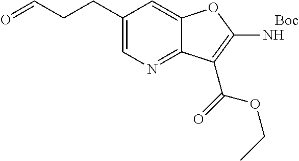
C1(CCC=O)=CN=C2C(=C1)OC(N)=C2C(OCC)=O
